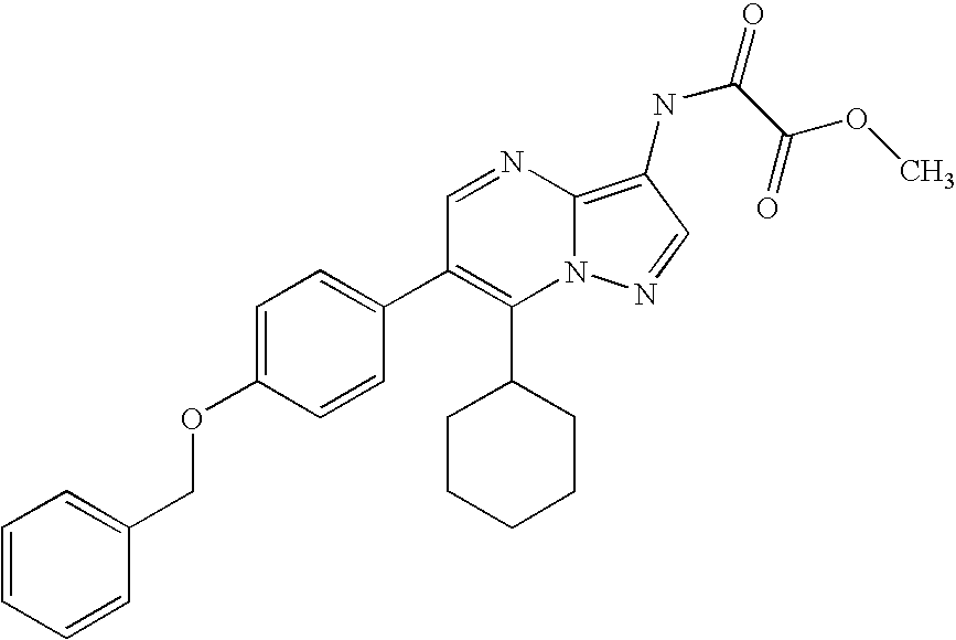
C1(C2CCCCC2)=C(C2=CC=C(OCC3=CC=CC=C3)C=C2)C=NC2=C(NC(C(OC)=O)=O)C=NN12
